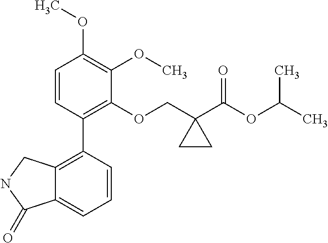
C1=CC(C2=C3C(=CC=C2)C(=O)NC3)=C(OCC2(C(OC(C)C)=O)CC2)C(OC)=C1OC
